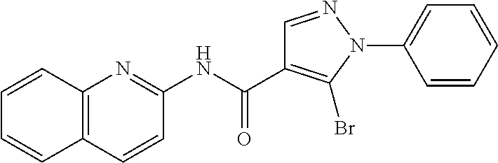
N(C(=O)C1=C(Br)N(C2=CC=CC=C2)N=C1)C1=NC2=C(C=C1)C=CC=C2
